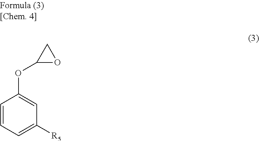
C1=CC=C([R5])C=C1OC1OC1
